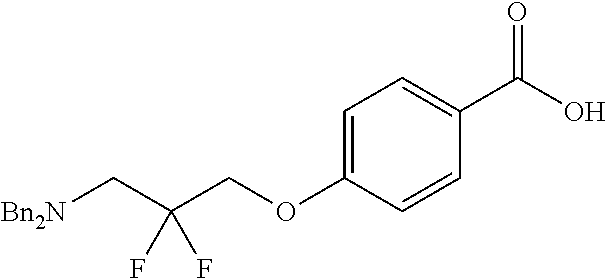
[Bn2N]CC(COC1=CC=C(C(O)=O)C=C1)(F)F
